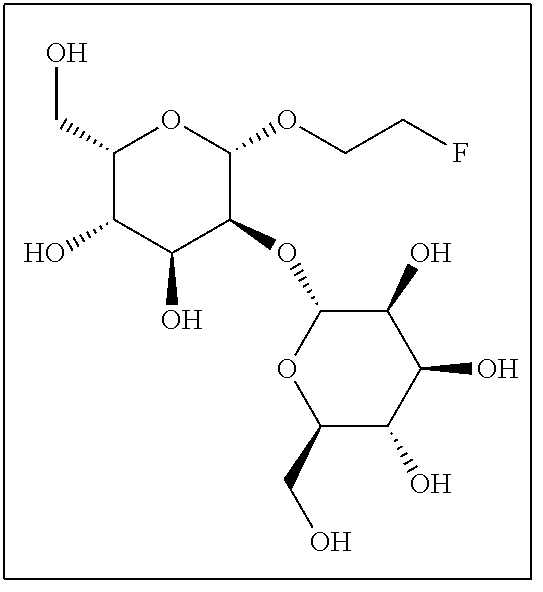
C1(CO)C(O)C(O)C(OC2C(O)C(O)C(O)C(CO)O2)C(OCCF)O1
